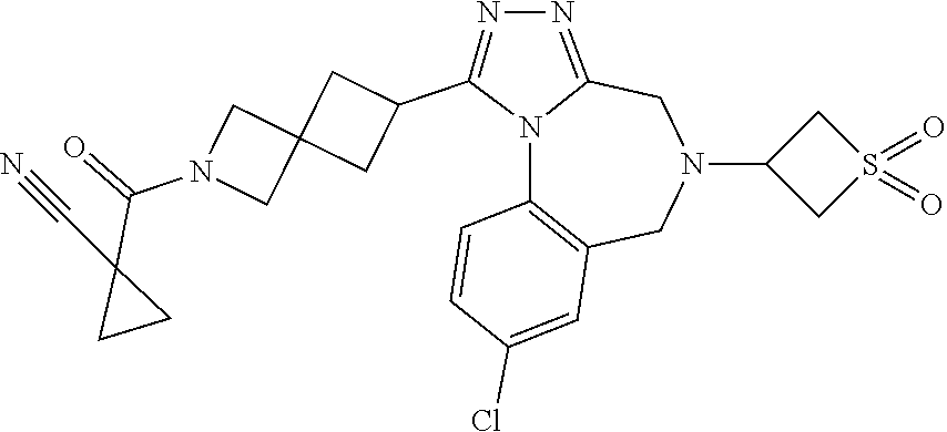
N12C3=C(CN(C4CS(=O)(=O)C4)CC1=NN=C2C1CC2(C1)CN(C(=O)C1(C#N)CC1)C2)C=C(Cl)C=C3
